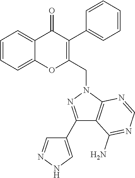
C1=CC=C2C(=C1)OC(CN1C3=C(C(C4=CNN=C4)=N1)C(N)=NC=N3)=C(C1=CC=CC=C1)C2=O
